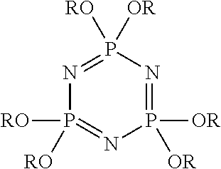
N1=P([RO])([OR])N=P([OR])([OR])N=P1([RO])[RO]
